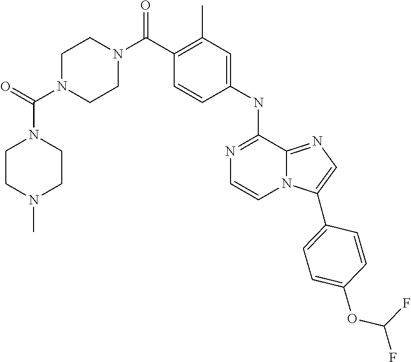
C1N(C(C2=C(C)C=C(NC3=NC=CN4C3=NC=C4C3=CC=C(OC(F)F)C=C3)C=C2)=O)CCN(C(N2CCN(C)CC2)=O)C1
